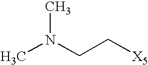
N(C)(CC[X5])C
